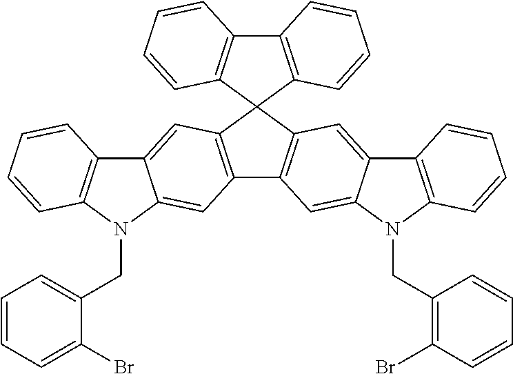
C12=C(C=CC=C1)C1(C3=C2C=CC=C3)C2=C(C3=C1C=C1C(=C3)N(CC3=CC=CC=C3Br)C3=C1C=CC=C3)C=C1C(=C2)C2=C(N1CC1=C(Br)C=CC=C1)C=CC=C2
